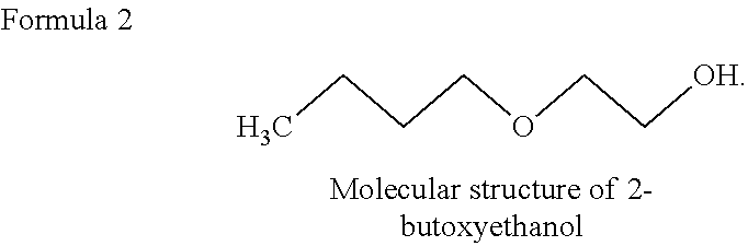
CCCCOCC[OH]
